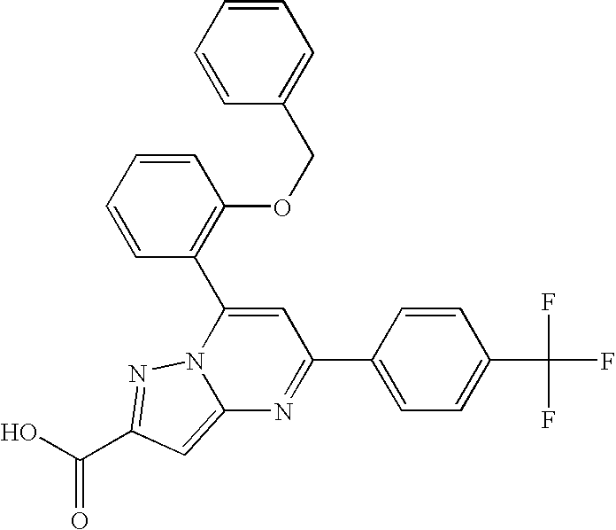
O=C(O)C1=NN2C(=C1)N=C(C1=CC=C(C(F)(F)F)C=C1)C=C2C1=C(OCC2=CC=CC=C2)C=CC=C1
